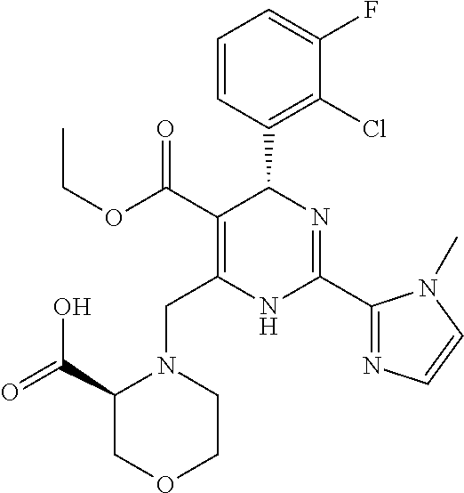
C1=CC(C2C(C(=O)OCC)=C(CN3C(C(=O)O)COCC3)NC(C3=NC=CN3C)=N2)=C(Cl)C(F)=C1
